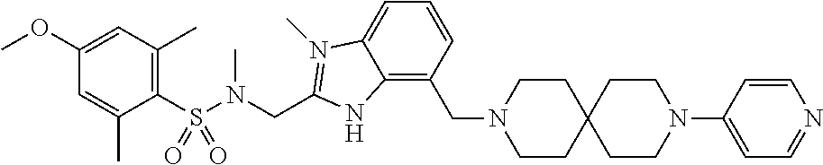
C1(OC)=CC(C)=C(S(N(CC2=N(C)C3=CC=CC(CN4CCC5(CC4)CCN(C4=CC=NC=C4)CC5)=C3N2)C)(=O)=O)C(C)=C1
